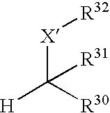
C([X][R32])([R30])([H])[R31]
